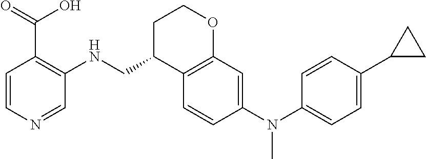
C1=CC(C2CC2)=CC=C1N(C1=CC2=C(C=C1)C(CNC1=C(C(=O)O)C=CN=C1)CCO2)C
